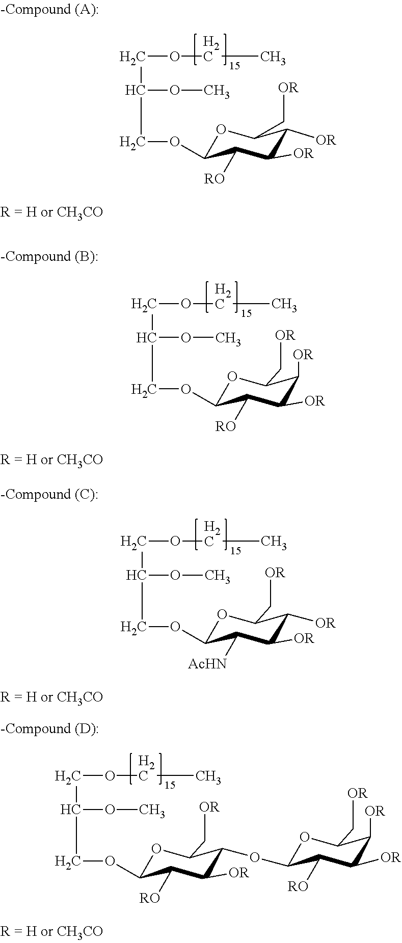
C(OCC)C(COC1OC(C[OR])C([OR])C([OR])C1[RO])OC.C(OCC)C(COC1OC(C[OR])C([OR])C([OR])C1[RO])OC.C(OCC)C(COC1OC(C[OR])C([OR])C([OR])C1[AcHN])OC.C(OCC)C(COC1OC(C[OR])C(OC2OC(C[OR])C([OR])C([OR])C2[RO])C([OR])C1[RO])OC
